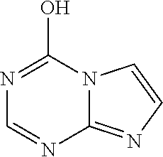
N1=C(O)N2C(=NC=C2)N=C1
